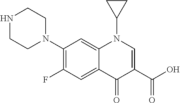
N1CCN(C2=C(F)C=C3C(=C2)N(C2CC2)C=C(C(=O)O)C3=O)CC1
